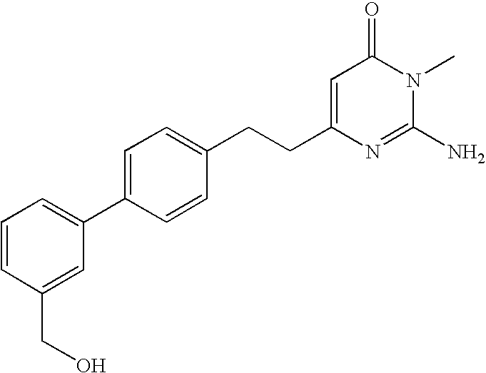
C1=C(C2=CC=CC(CO)=C2)C=CC(CCC2=CC(=O)N(C)C(N)=N2)=C1
